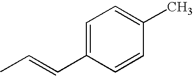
C1=C(C=CC)C=CC(C)=C1
